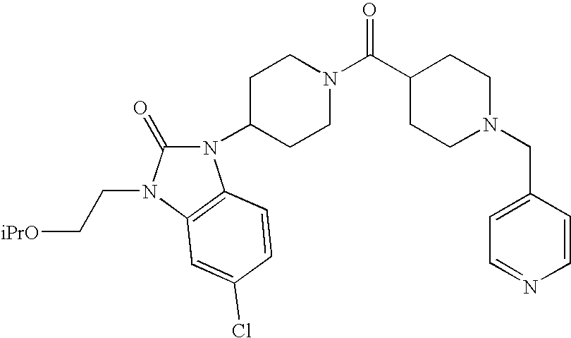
C1=NC=CC(CN2CCC(C(N3CCC(N4C(=O)N(CC[iPrO])C5=C4C=CC(Cl)=C5)CC3)=O)CC2)=C1
